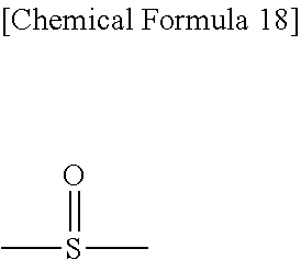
O=S(C)C
